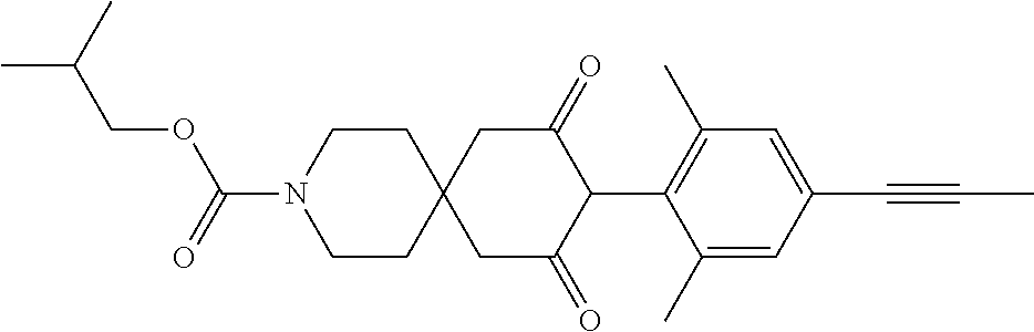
C1CN(C(=O)OCC(C)C)CCC12CC(=O)C(C1=C(C)C=C(C#CC)C=C1C)C(=O)C2
